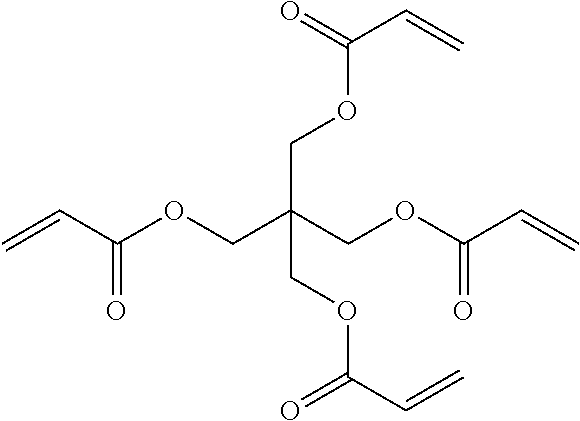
O(CC(COC(C=C)=O)(COC(C=C)=O)COC(=O)C=C)C(C=C)=O
